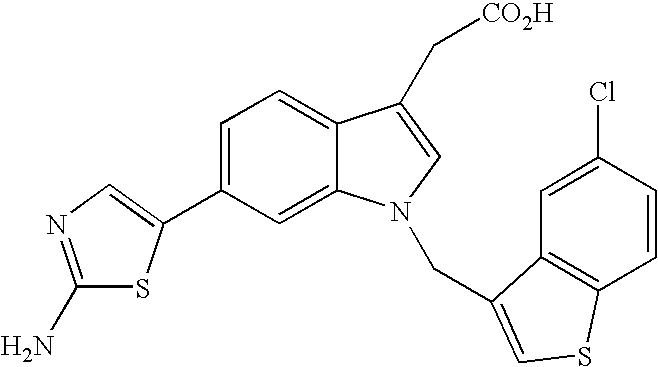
C1(C2=CN=C(N)S2)=CC=C2C(=C1)N(CC1=CSC3=C1C=C(Cl)C=C3)C=C2C[CO2H]
